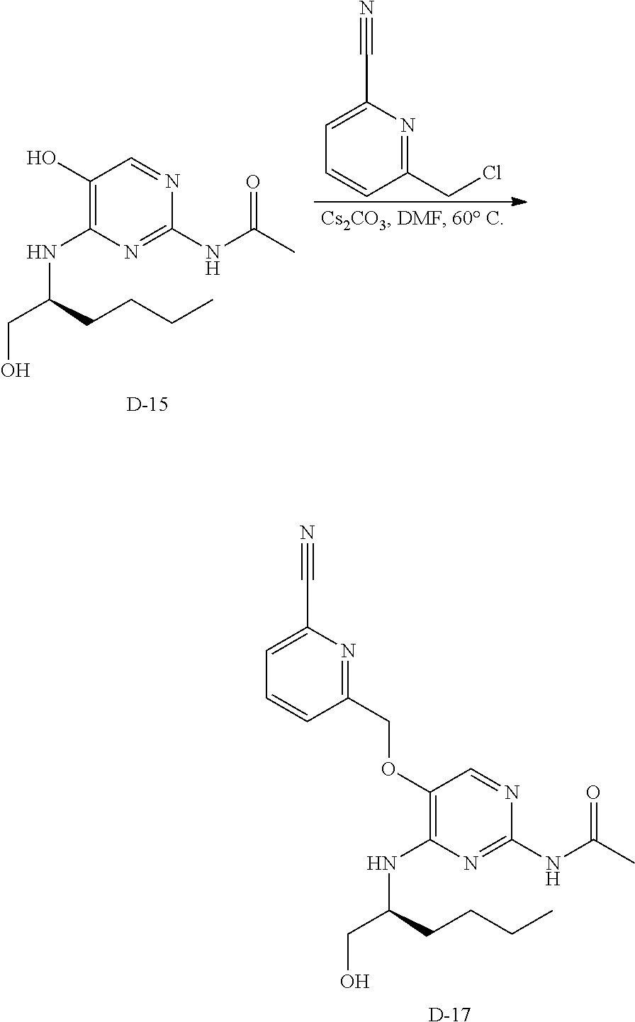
C1(OCC2=NC(C#N)=CC=C2)=C(NC(CO)CCCC)N=C(NC(C)=O)N=C1.[D].C1(O)=C(NC(CO)CCCC)N=C(NC(C)=O)N=C1.[D].C1(CCl)=NC(C#N)=CC=C1
